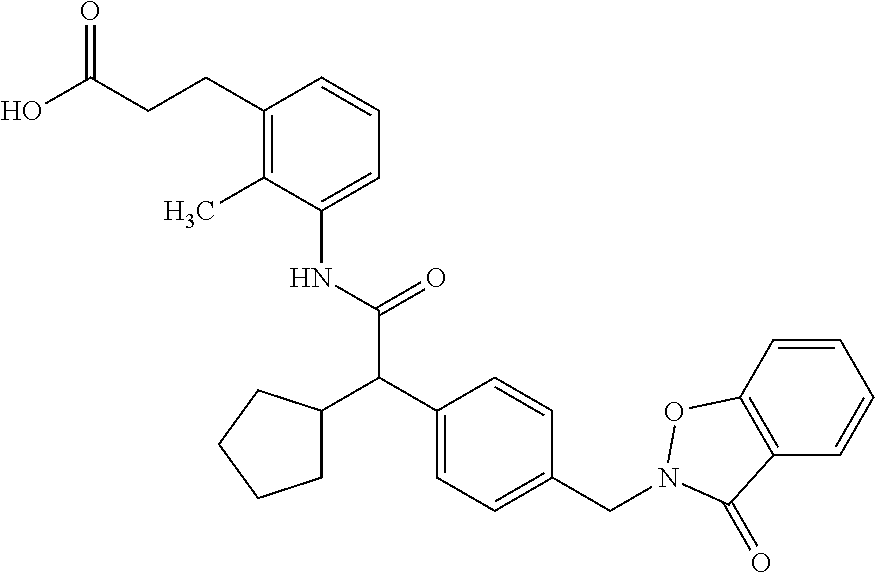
C(C(O)=O)CC1=C(C)C(NC(C(C2=CC=C(CN3OC4=C(C=CC=C4)C3=O)C=C2)C2CCCC2)=O)=CC=C1
